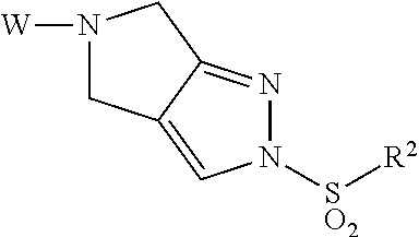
N1([W])CC2=CN([SO2][R2])N=C2C1
